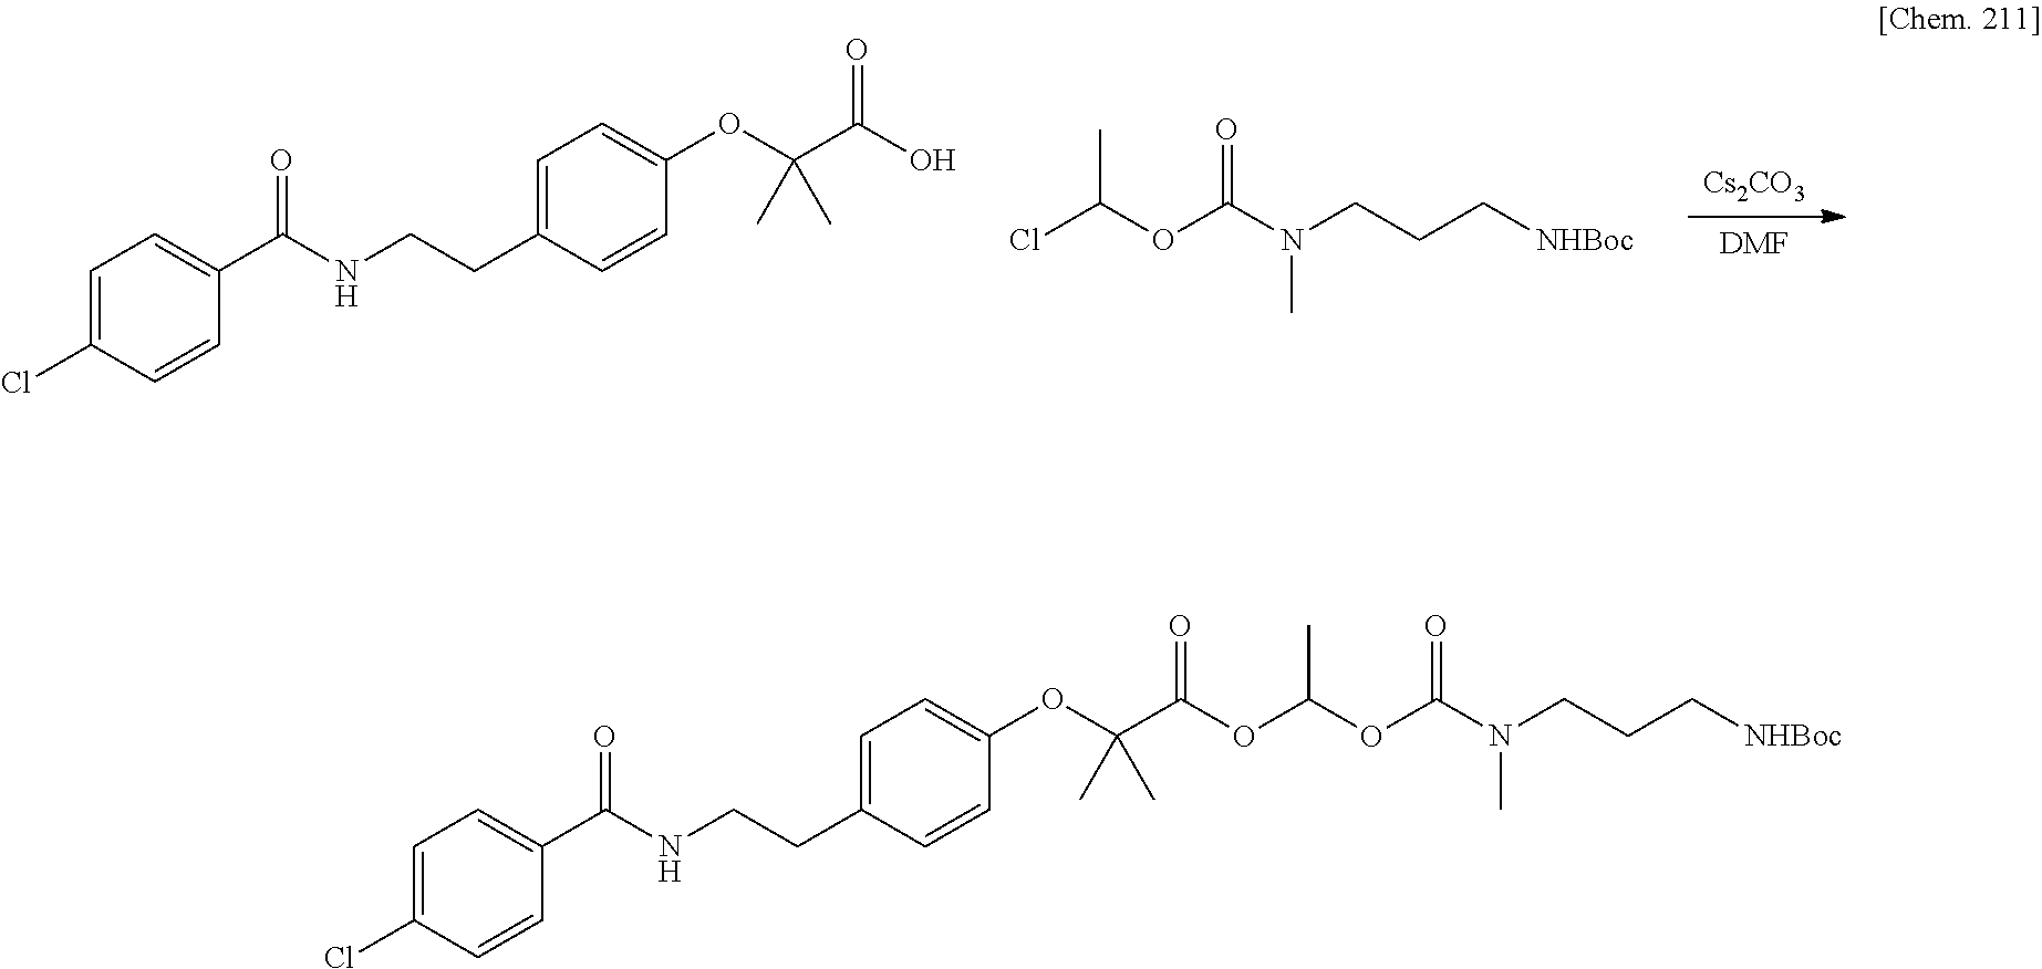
[Cs2CO3].[DMF].C1=C(Cl)C=CC(C(NCCC2=CC=C(OC(C(O)=O)(C)C)C=C2)=O)=C1.ClC(OC(N(CCC[NHBoc])C)=O)C.C1=C(Cl)C=CC(C(NCCC2=CC=C(OC(C(=O)OC(OC(N(CCC[NHBoc])C)=O)C)(C)C)C=C2)=O)=C1
